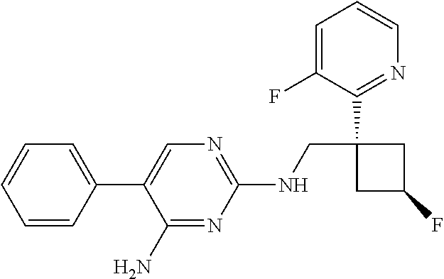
C1(NCC2(C3=NC=CC=C3F)CC(F)C2)=NC=C(C2=CC=CC=C2)C(N)=N1
